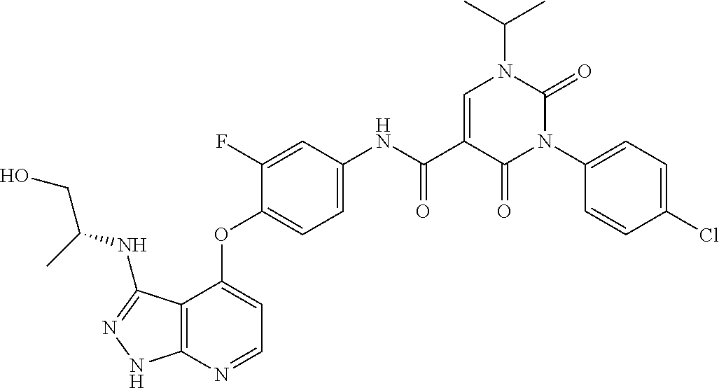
C12=C(N=CC=C1OC1=CC=C(NC(C3=CN(C(C)C)C(=O)N(C4=CC=C(Cl)C=C4)C3=O)=O)C=C1F)NN=C2NC(CO)C
